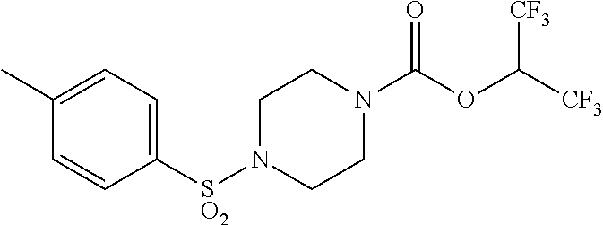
[SO2](N1CCN(C(OC([CF3])[CF3])=O)CC1)C1=CC=C(C)C=C1
